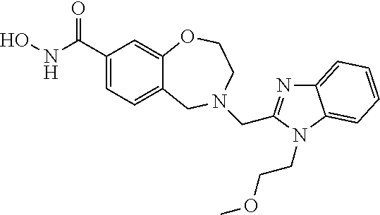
C12=CC=C(C(NO)=O)C=C1OCCN(CC1=NC3=CC=CC=C3N1CCOC)C2
